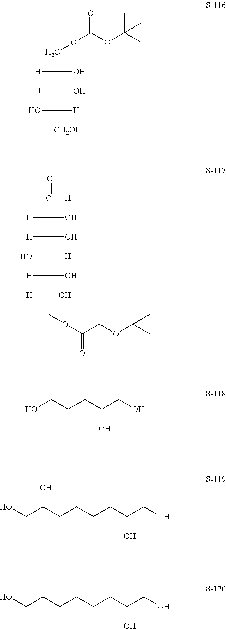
C(C([H])(C([H])(C([H])(O)COC(COC(C)(C)C)=O)O)O)([H])(O)C([H])(O)C([H])=O.C(C([H])(O)[CH2OH])([H])(O)C([H])(O)COC(=O)OC(C)(C)C.OCCCC(CO)O.C(C(CCCCC(CO)O)O)O.C(CCCCCC(CO)O)O
